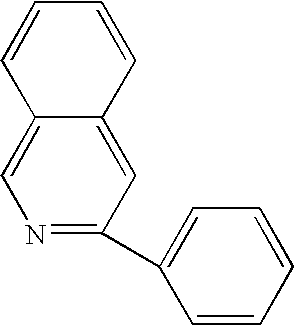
N1=C(C2=CC=CC=C2)C=C2C(=C1)C=CC=C2
